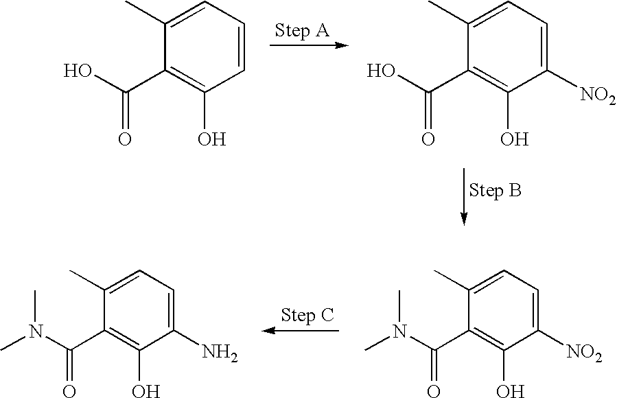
C1=CC=C(C)C(C(O)=O)=C1O.C1([NO2])=CC=C(C)C(C(O)=O)=C1O.C1([NO2])=CC=C(C)C(C(N(C)C)=O)=C1O.C1(N)=CC=C(C)C(C(N(C)C)=O)=C1O
